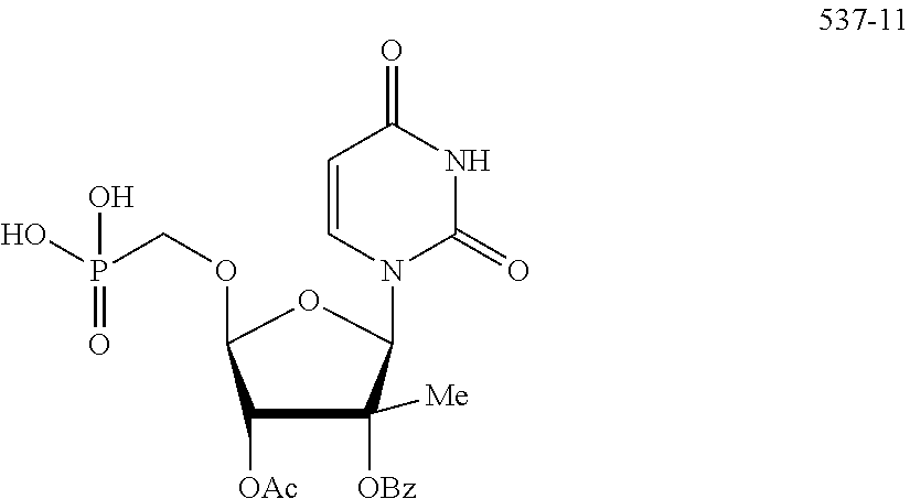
C1([OAc])C([OBz])([Me])C(N2C(=O)NC(=O)C=C2)OC1OCP(O)(=O)O
